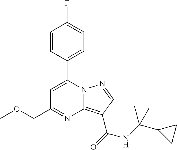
C1=C(C2=CC=C(F)C=C2)N2C(=C(C(=O)NC(C3CC3)(C)C)C=N2)N=C1COC
